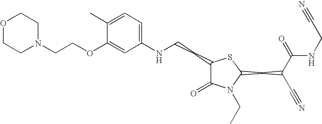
C1(C)=CC=C(NCCC2C(=O)N(CC)C(CC(C#N)C(=O)NCC#N)S2)C=C1OCCN1CCOCC1
